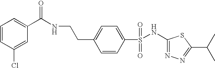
C1(NS(C2=CC=C(CCNC(C3=CC=CC(Cl)=C3)=O)C=C2)(=O)=O)=NN=C(C(C)C)S1
